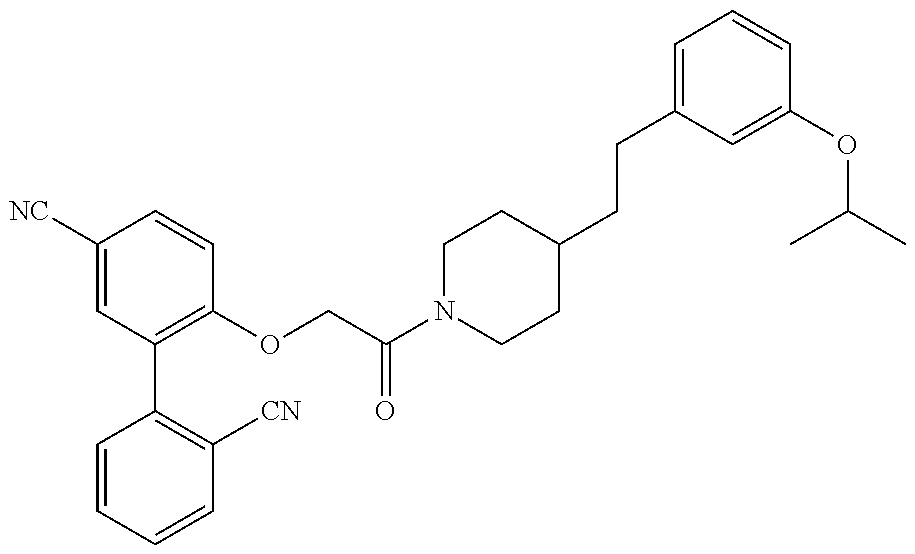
C1=CC=CC([CN])=C1C1=C(OCC(N2CCC(CCC3=CC=CC(OC(C)C)=C3)CC2)=O)C=CC([NC])=C1
